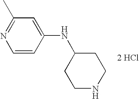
[2 HCl].C1(C)=NC=CC(NC2CCNCC2)=C1
